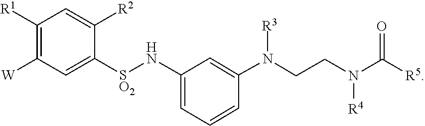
C(CN([R4])C(=O)[R5])N(C1=CC(N[SO2]C2=CC([W])=C([R1])C=C2[R2])=CC=C1)[R3]
